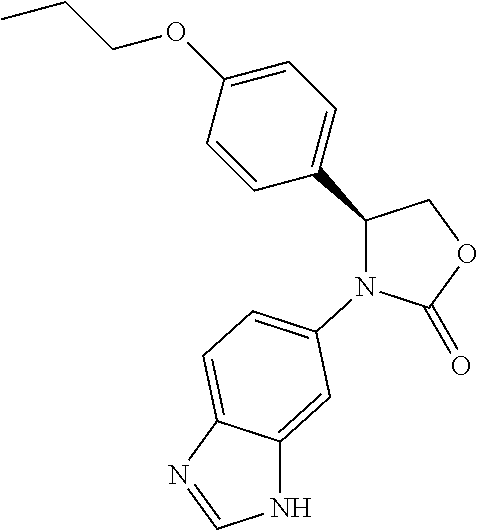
O1C(=O)N(C2=CC=C3C(=C2)NC=N3)C(C2=CC=C(OCCC)C=C2)C1
